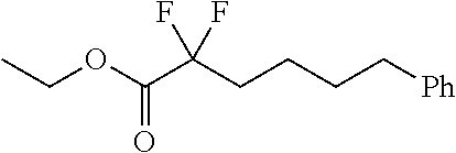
C(OC(=O)C(CCCC[Ph])(F)F)C
